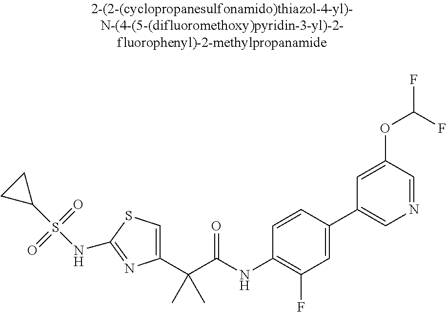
C1(C(C(NC2=C(F)C=C(C3=CN=CC(OC(F)F)=C3)C=C2)=O)(C)C)=CSC(NS(C2CC2)(=O)=O)=N1
